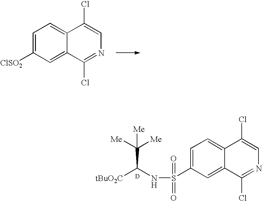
C1=C([ClSO2])C=C2C(=C1)C(Cl)=CN=C2Cl.N(C(C([Me])([Me])[Me])[tBuO2C])S(C1=CC=C2C(=C1)C(Cl)=NC=C2Cl)(=O)=O.[D]
